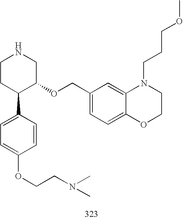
C1CC(C2=CC=C(OCCN(C)C)C=C2)C(OCC2=CC=C3C(=C2)N(CCCOC)CCO3)CN1
